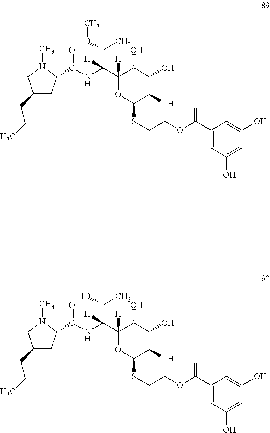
CN1CC(CCC)CC1C(=O)NC(C1([H])C(O)C(O)C(O)C(SCCOC(C2=CC(O)=CC(O)=C2)=O)O1)(C(C)OC)[H].CN1CC(CCC)CC1C(=O)NC(C1([H])C(O)C(O)C(O)C(SCCOC(C2=CC(O)=CC(O)=C2)=O)O1)(C(C)O)[H]
